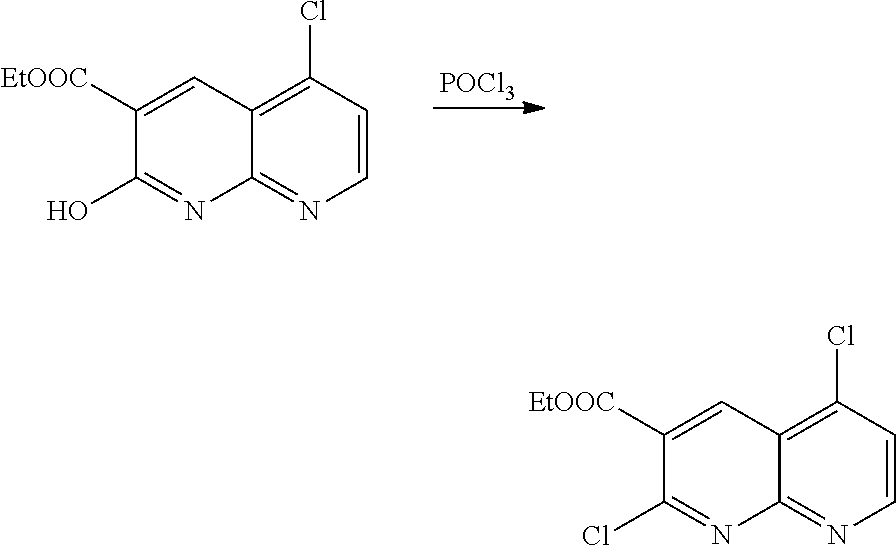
C1=CC(Cl)=C2C(=N1)N=C(O)C([EtOOC])=C2.[POCl3].C1=CC(Cl)=C2C(=N1)N=C(Cl)C([EtOOC])=C2
